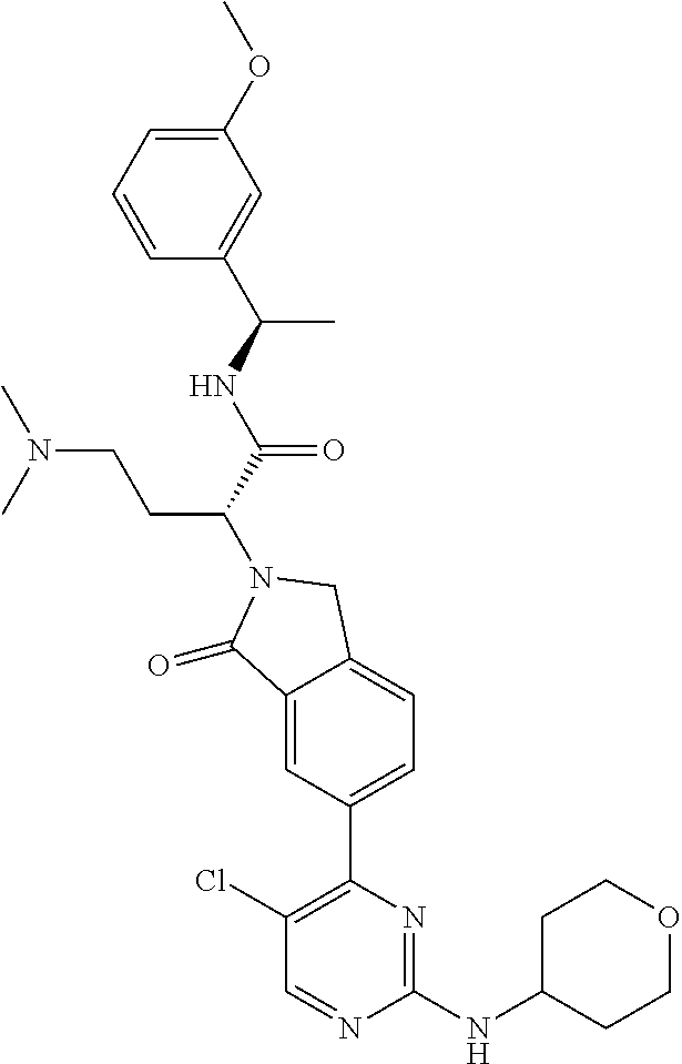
C(N1C(=O)C2=CC(C3=C(Cl)C=NC(NC4CCOCC4)=N3)=CC=C2C1)(CCN(C)C)C(NC(C)C1=CC(OC)=CC=C1)=O
